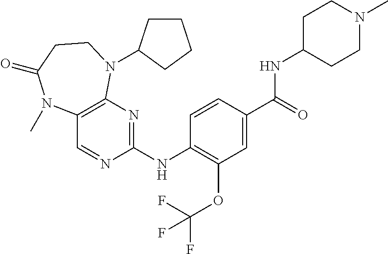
C1(NC2=NC3=C(C=N2)N(C)C(=O)CCN3C2CCCC2)=C(OC(F)(F)F)C=C(C(=O)NC2CCN(C)CC2)C=C1
